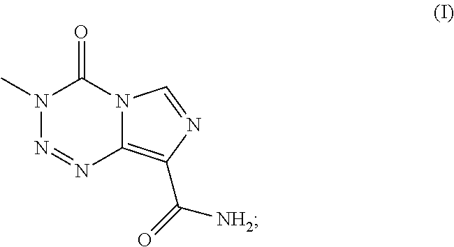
N1(C)N=NC2=C(C(=O)[NH2])N=CN2C1=O
